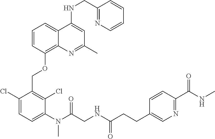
C1(Cl)=CC=C(N(C(CNC(CCC2=CN=C(C(=O)NC)C=C2)=O)=O)C)C(Cl)=C1COC1=C2C(=CC=C1)C(NCC1=NC=CC=C1)=CC(C)=N2
